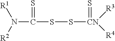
[R1]N([R2])C(=S)SS[CN]([R3])([R4])=S
